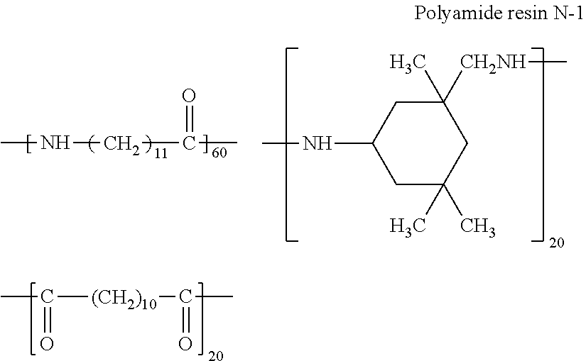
CC(=O)[(CH2)10]C(=O)C.CNCC(=O)C.CNC1CC(C)(C)CC([CH2NH]C)(C)C1
